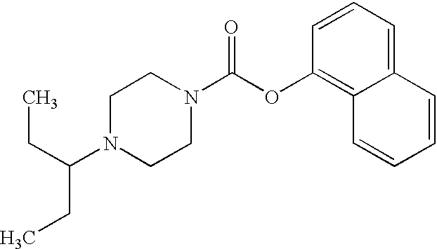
N1(C(CC)CC)CCN(C(OC2=C3C(=CC=C2)C=CC=C3)=O)CC1
